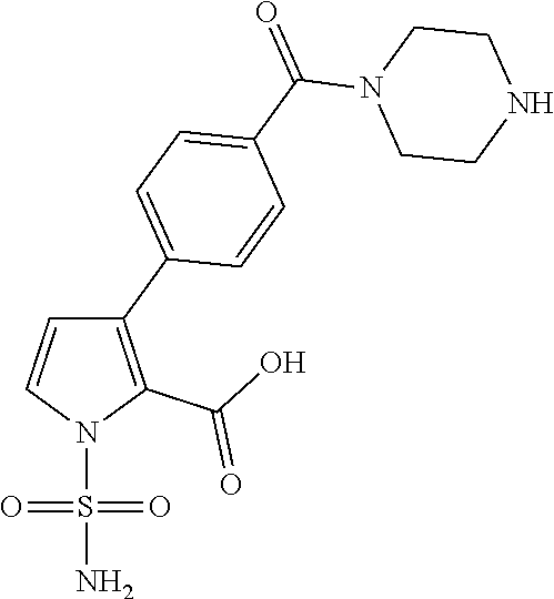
C1(C2=CC=C(C(=O)N3CCNCC3)C=C2)=C(C(O)=O)N(S(=O)(=O)N)C=C1
